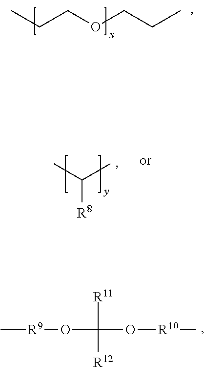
C[R9]OC([R12])([R11])O[R10]C.CC([R8])C.CCCOCCC
